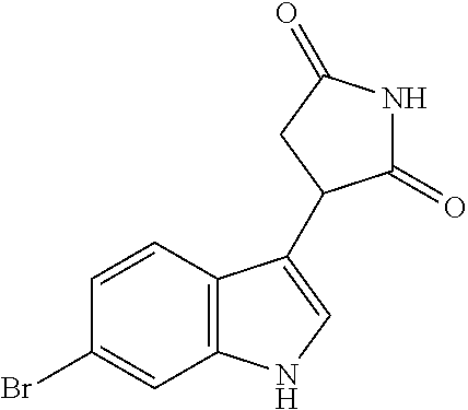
C1=CC(Br)=CC2=C1C(C1C(=O)NC(=O)C1)=CN2
